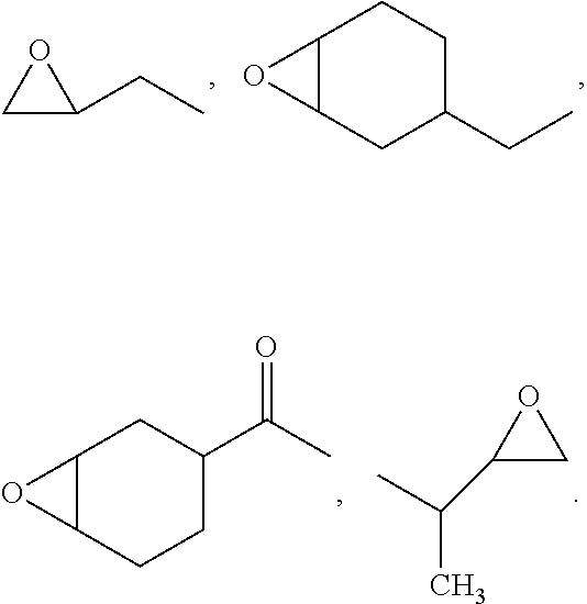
C1C(CC)O1.C12C(CC(CC)CC1)O2.C12C(CC(C(C)=O)CC1)O2.C1(C(C)C)CO1
